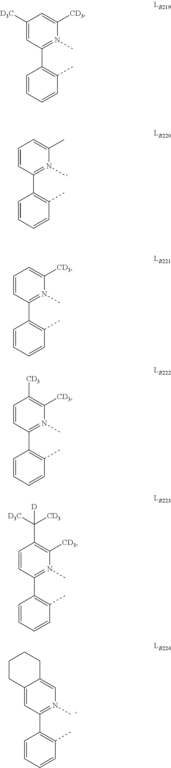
C12=CC(C3=C(C)C=CC=C3)=N(C)C=C1CCCC2.C1=CC(C2=C(C)C=CC=C2)=N(C)C(C)=C1.C1([D3C])=CC(C2=C(C)C=CC=C2)=N(C)C([CD3])=C1.C1=CC(C2=C(C)C=CC=C2)=N(C)C([CD3])=C1.C1=CC(C2=C(C)C=CC=C2)=N(C)C([CD3])=C1[CD3].C1=CC(C2=C(C)C=CC=C2)=N(C)C([CD3])=C1C([CD3])([D3C])[D]
